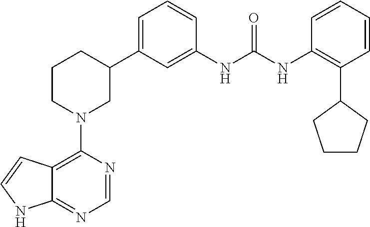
C12=C(N3CC(C4=CC=CC(NC(NC5=C(C6CCCC6)C=CC=C5)=O)=C4)CCC3)N=CN=C1NC=C2
